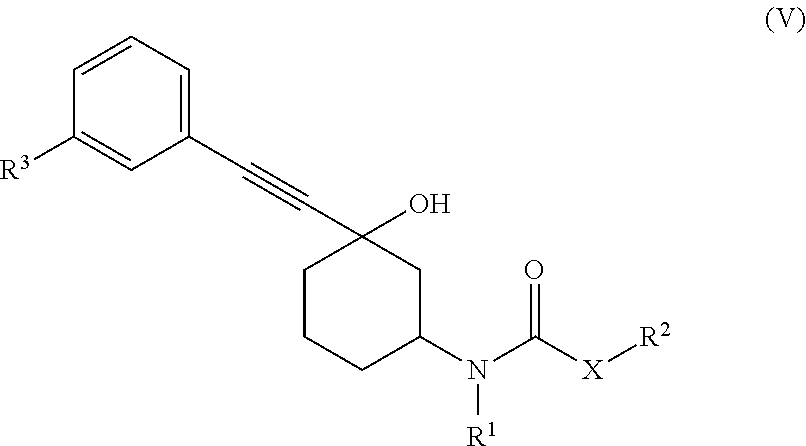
C1(C#CC2(O)CCCC(N(C([X][R2])=O)[R1])C2)=CC=CC([R3])=C1
